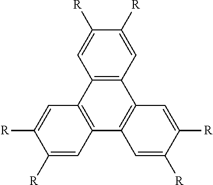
C12=C(C=C([R])C([R])=C1)C1=C(C3=C2C=C([R])C([R])=C3)C=C([R])C([R])=C1
